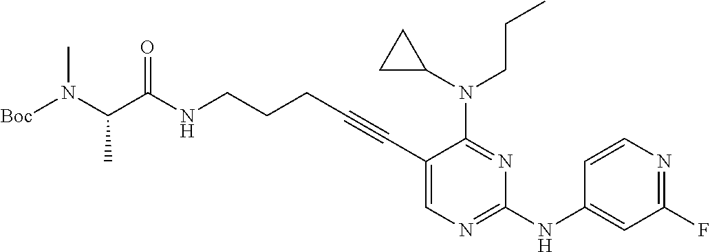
N(CCCC#CC1=CN=C(NC2=CC(F)=NC=C2)N=C1N(CCC)C1CC1)C(C(N([Boc])C)C)=O
